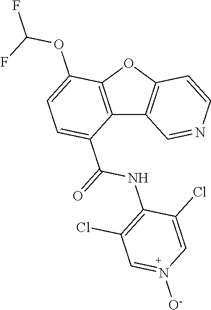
C12=C(OC3=C1C=NC=C3)C(OC(F)F)=CC=C2C(=O)NC1=C(Cl)C=N([O-])C=C1Cl
